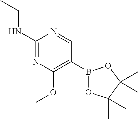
C1(NCC)=NC(OC)=C(B2OC(C)(C)C(C)(C)O2)C=N1
